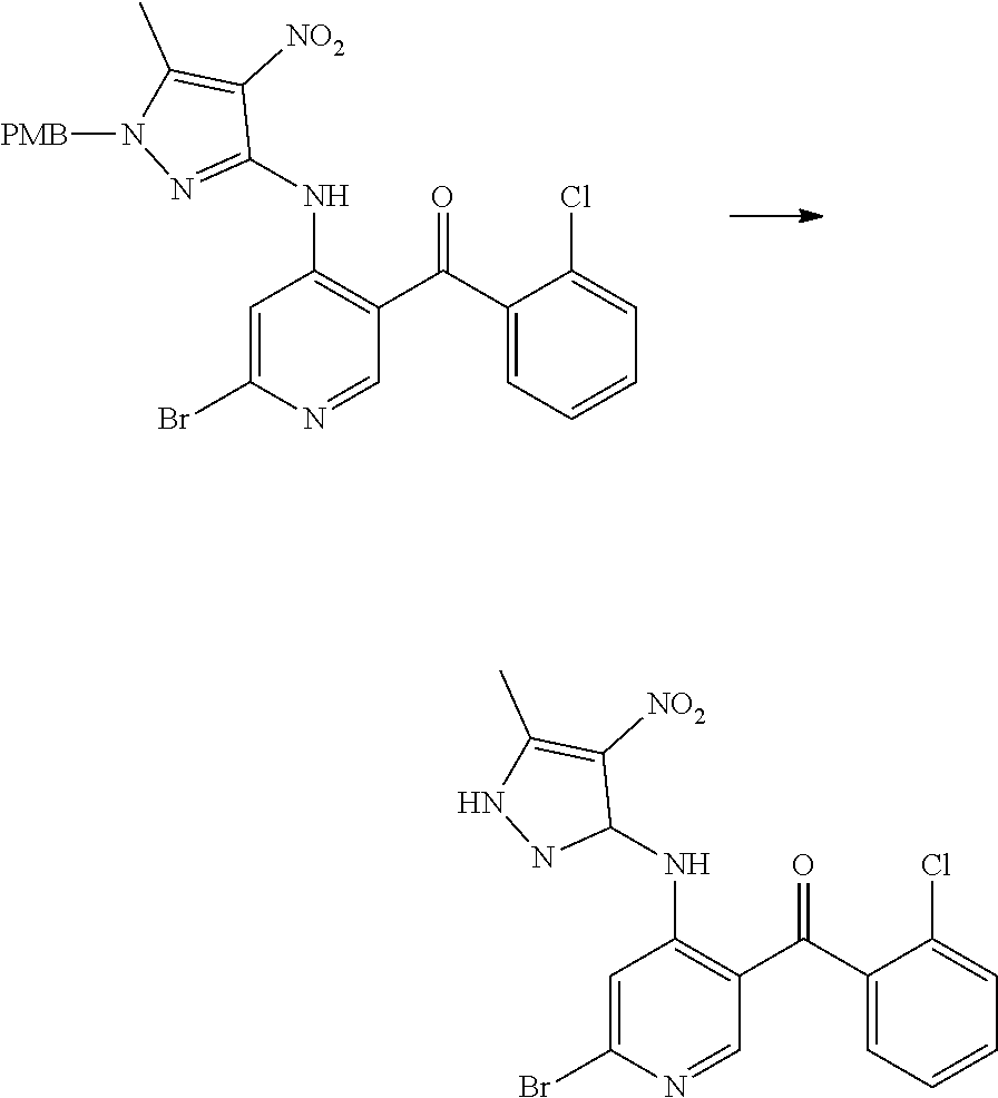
C1=C(Br)N=CC(C(C2=CC=CC=C2Cl)=O)=C1NC1=NN([PMB])C(C)=C1[NO2].C1=C(Br)N=CC(C(C2=CC=CC=C2Cl)=O)=C1NC1C([NO2])=C(C)NN1
